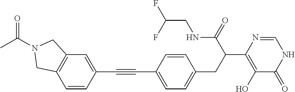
C1(C#CC2=CC3=C(C=C2)CN(C(C)=O)C3)=CC=C(CC(C2=C(O)C(=O)NC=N2)C(NCC(F)F)=O)C=C1
